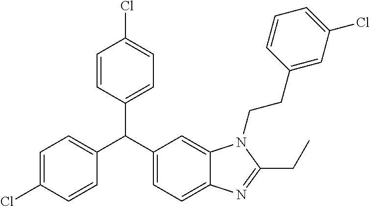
C1=C(Cl)C=CC(C(C2=CC=C3C(=C2)N(CCC2=CC(Cl)=CC=C2)C(CC)=N3)C2=CC=C(Cl)C=C2)=C1
